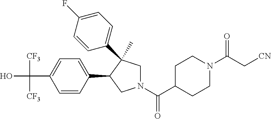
C(C1=CC=C(C2CN(C(C3CCN(C(=O)C[CN])CC3)=O)CC2(C)C2=CC=C(F)C=C2)C=C1)(O)([CF3])[CF3]
